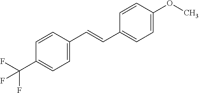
C1(C(F)(F)F)=CC=C(C=CC2=CC=C(OC)C=C2)C=C1
